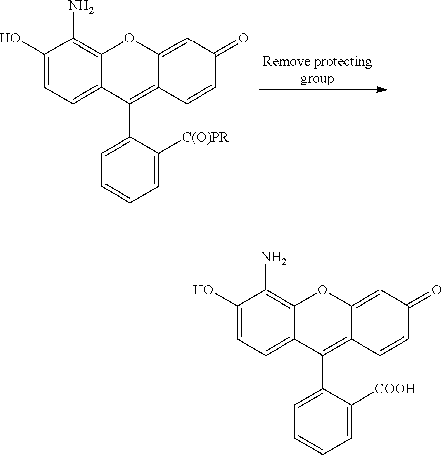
C1(C2=C3C(=CC(=O)C=C3)OC3=C(N)C(O)=CC=C23)=CC=CC=C1[C(O)PR].C1(C2=C3C(=CC(=O)C=C3)OC3=C(N)C(O)=CC=C23)=CC=CC=C1[COOH]
